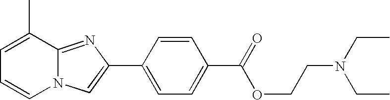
C1=C(C)C2=NC(C3=CC=C(C(OCCN(CC)CC)=O)C=C3)=CN2C=C1
